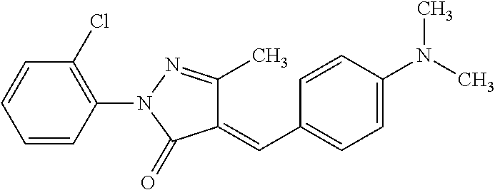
C1=CC(N2C(=O)C(=CC3=CC=C(N(C)C)C=C3)C(C)=N2)=C(Cl)C=C1
